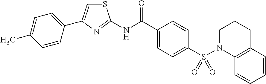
C1(C(=O)NC2=NC(C3=CC=C(C)C=C3)=CS2)=CC=C(S(N2C3=C(CCC2)C=CC=C3)(=O)=O)C=C1
